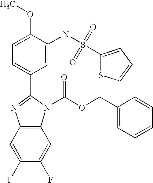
C1=C(C2=NC3=C(N2C(OCC2=CC=CC=C2)=O)C=C(F)C(F)=C3)C=C(NS(=O)(=O)C2=CC=CS2)C(OC)=C1
